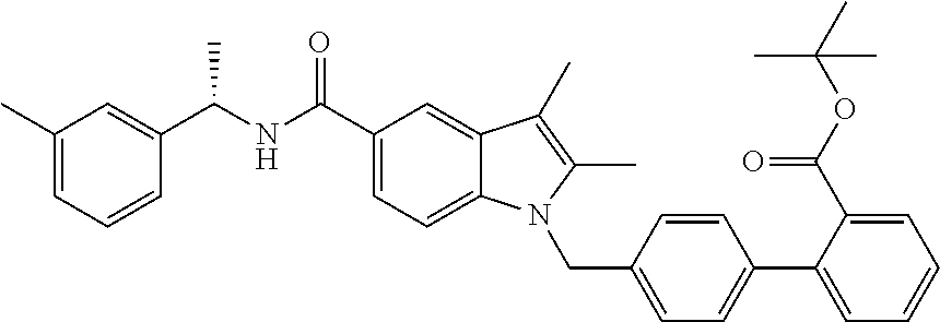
C1(C)=CC=CC(C(NC(C2=CC=C3C(=C2)C(C)=C(C)N3CC2=CC=C(C3=CC=CC=C3C(OC(C)(C)C)=O)C=C2)=O)C)=C1
